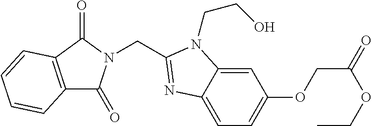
C(N1C(=O)C2=C(C1=O)C=CC=C2)C1=NC2=CC=C(OCC(OCC)=O)C=C2N1CCO
